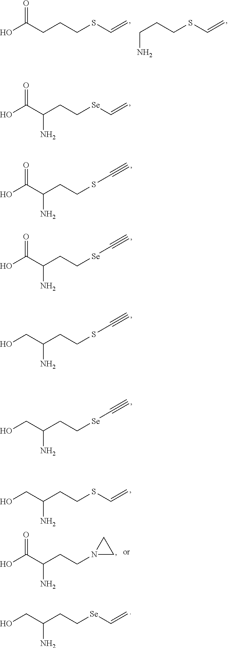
O=C(CCCSC=C)O.C(CCSC=C)N.O=C(C(CC[Se]C=C)N)O.O=C(C(CCSC#C)N)O.O=C(C(CC[Se]C#C)N)O.C(C(CCSC#C)N)O.C(C(CC[Se]C#C)N)O.C(C(CCSC=C)N)O.C(C(CC[Se]C=C)N)O.C(C(CCN1CC1)N)(O)=O
